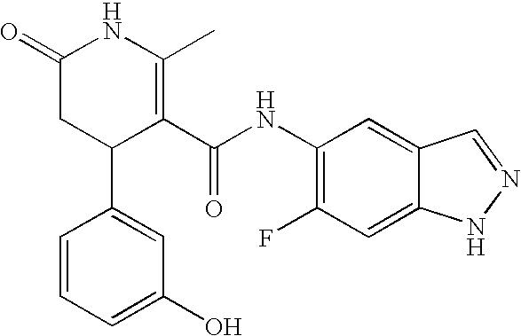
C1=CC=C(O)C=C1C1C(C(NC2=C(F)C=C3C(=C2)C=NN3)=O)=C(C)NC(=O)C1
